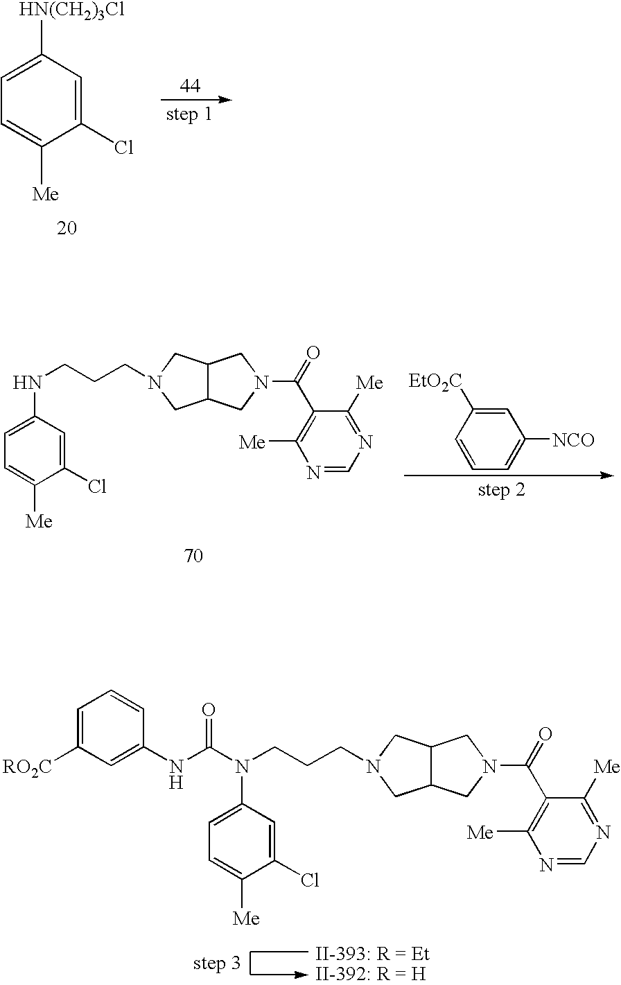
C1(Cl)=CC([HN(CH2)3Cl])=CC=C1[Me].C1=C([EtO2C])C=CC=C1[NCO].C1(Cl)=CC(NCCCN2CC3C(C2)CN(C(=O)C2=C([Me])N=CN=C2[Me])C3)=CC=C1[Me].C1(Cl)=CC(N(CCCN2CC3C(C2)CN(C(=O)C2=C([Me])N=CN=C2[Me])C3)C(NC2=CC([RO2C])=CC=C2)=O)=CC=C1[Me]
